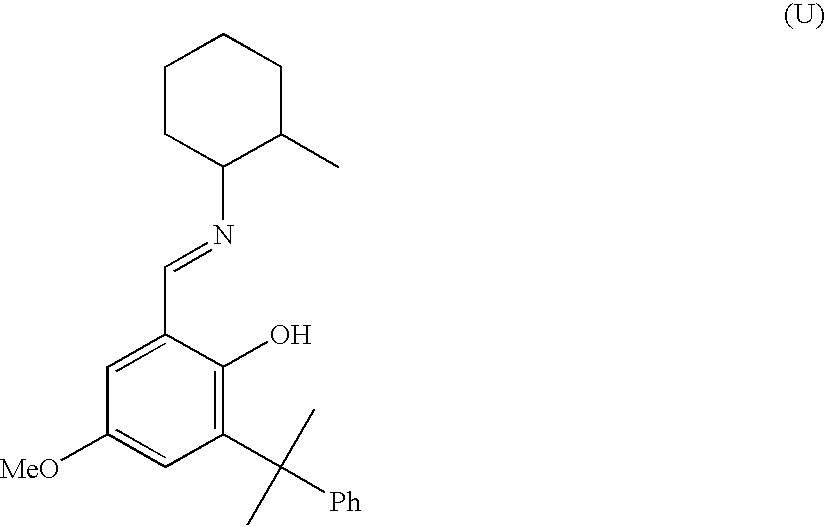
C1CCC(N=CC2=CC([MeO])=CC(C([Ph])(C)C)=C2O)C(C)C1
